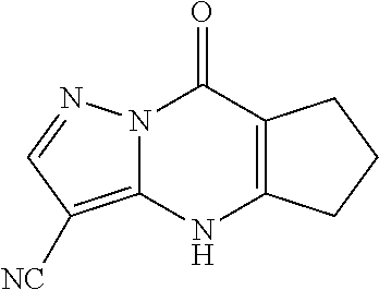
N12C(=C([NC])C=N1)NC1=C(C2=O)CCC1
